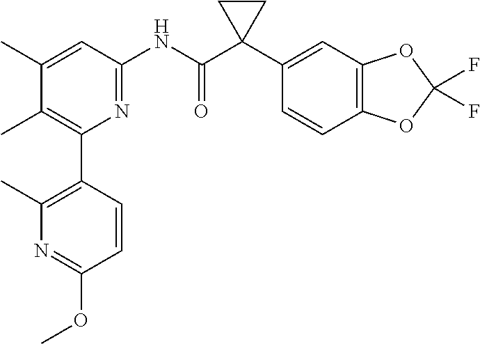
C1(C)=CC(NC(C2(C3=CC4=C(C=C3)OC(F)(F)O4)CC2)=O)=NC(C2=C(C)N=C(OC)C=C2)=C1C
